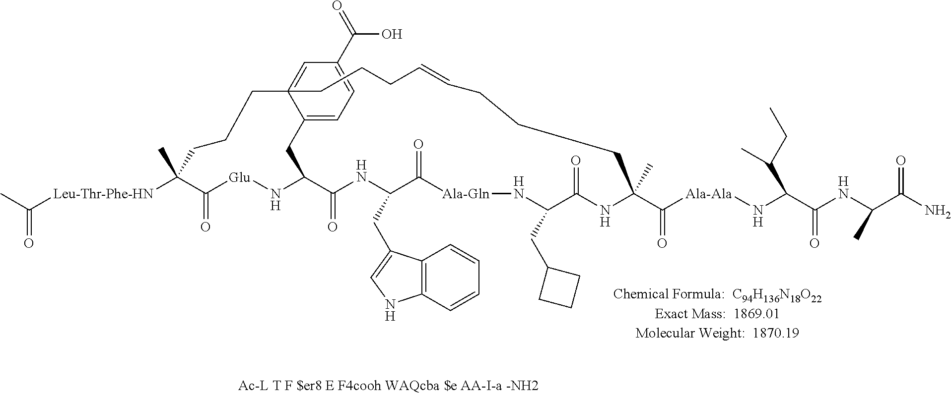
CC([Leu-Thr-Phe-HN]C1(C)C(=O)[Glu]NC2C(=O)NC(CC3=CNC4=C3C=CC=C4)C(=O)[Ala-Gln]NC(CC3CCC3)C(=O)NC(C(=O)[Ala-Ala]NC(C(=O)NC(C(=O)N)C)C(C)CC)(C)CCCC=CCCCC3(=CC(C(O)=O)=CC=C3C2)CCC1)=O
